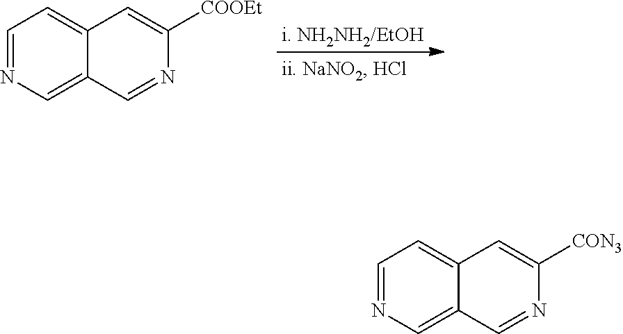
C1=NC=C2C(=C1)C=C([COOEt])N=C2.C1=NC=C2C(=C1)C=C([CON3])N=C2
